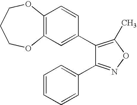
C1(C2=CC3=C(C=C2)OCCCO3)=C(C)ON=C1C1=CC=CC=C1
